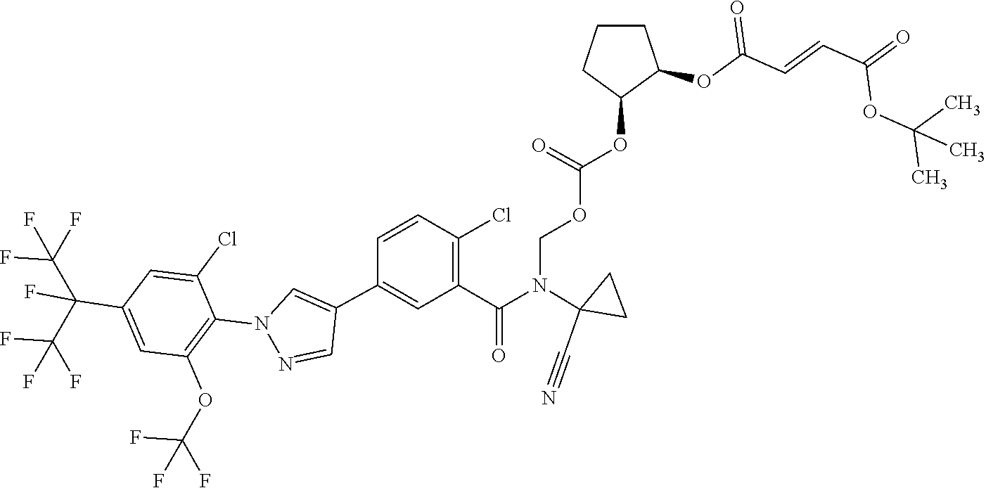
C1C(N(C(C2=C(Cl)C=CC(C3=CN(C4=C(OC(F)(F)F)C=C(C(C(F)(F)F)(F)C(F)(F)F)C=C4Cl)N=C3)=C2)=O)COC(=O)OC2CCCC2OC(C=CC(OC(C)(C)C)=O)=O)(C#N)C1
